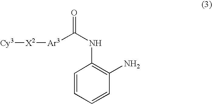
C1=CC=CC(N)=C1NC(=O)[Ar3][X2][Cy3]
